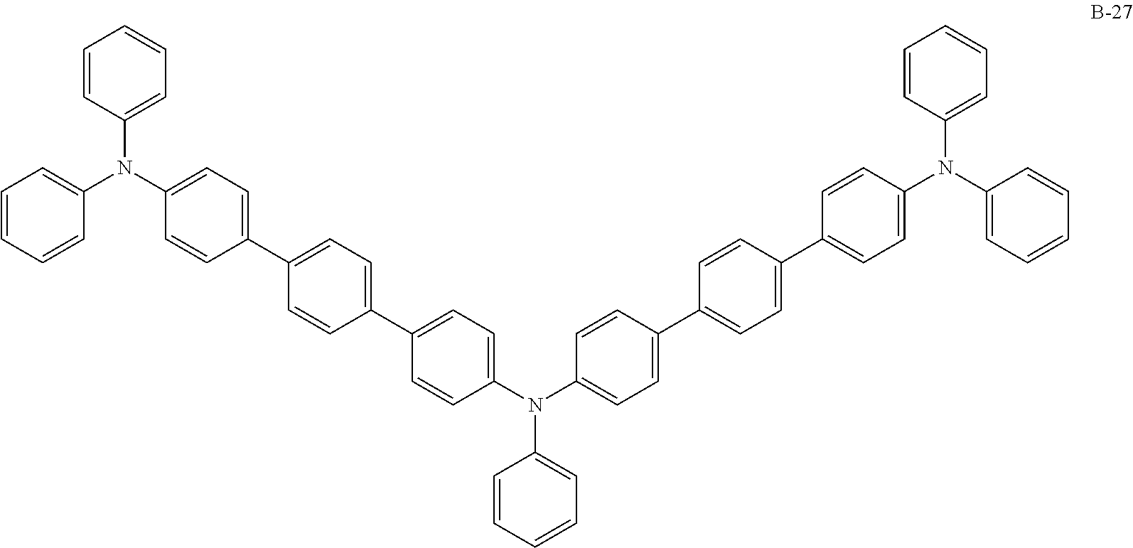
C1=CC(N(C2=CC=C(C3=CC=C(C4=CC=C(N(C5=CC=C(C6=CC=C(C7=CC=C(N(C8=CC=CC=C8)C8=CC=CC=C8)C=C7)C=C6)C=C5)C5=CC=CC=C5)C=C4)C=C3)C=C2)C2=CC=CC=C2)=CC=C1
